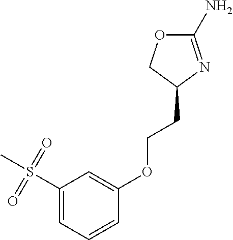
C1(N)=NC(CCOC2=CC(S(C)(=O)=O)=CC=C2)CO1
